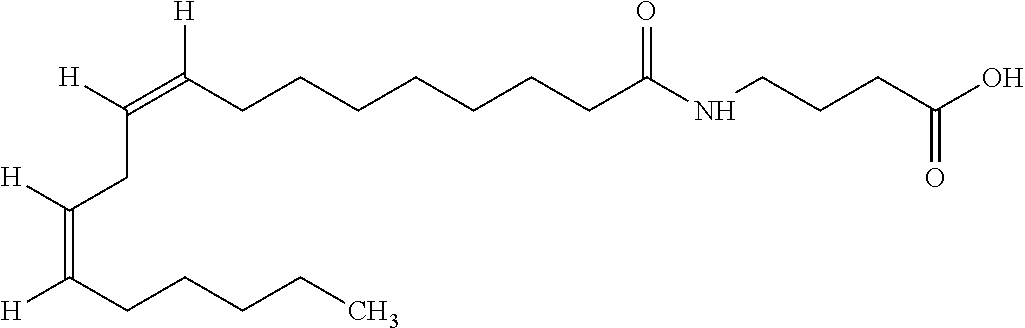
C(CCCCC(NCCCC(=O)O)=O)CCC(=C([H])CC([H])=C(CCCCC)[H])[H]
